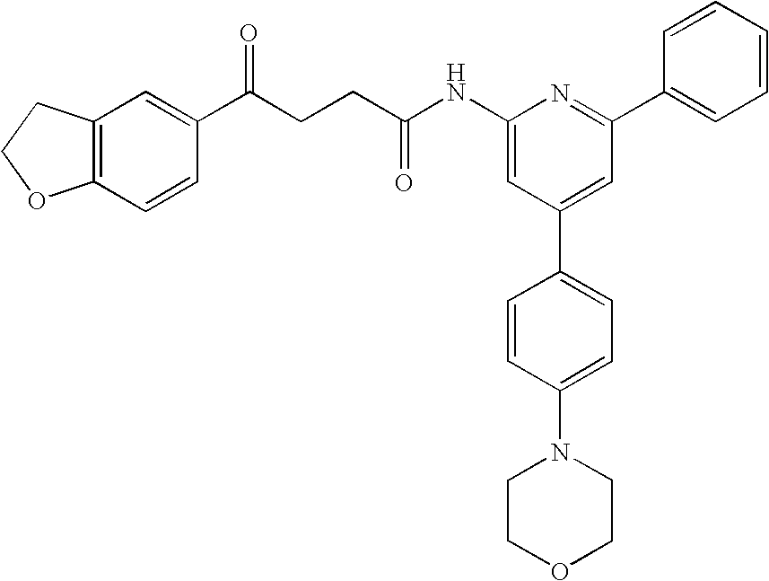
C1(NC(CCC(C2=CC3=C(C=C2)OCC3)=O)=O)=CC(C2=CC=C(N3CCOCC3)C=C2)=CC(C2=CC=CC=C2)=N1
